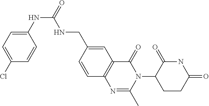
C1=C(CNC(NC2=CC=C(Cl)C=C2)=O)C=CC2=C1C(=O)N(C1CCC(=O)NC1=O)C(C)=N2
